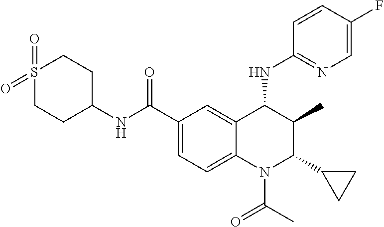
C1=CC(F)=CN=C1NC1C(C)C(C2CC2)N(C(=O)C)C2=CC=C(C(NC3CCS(=O)(=O)CC3)=O)C=C12
